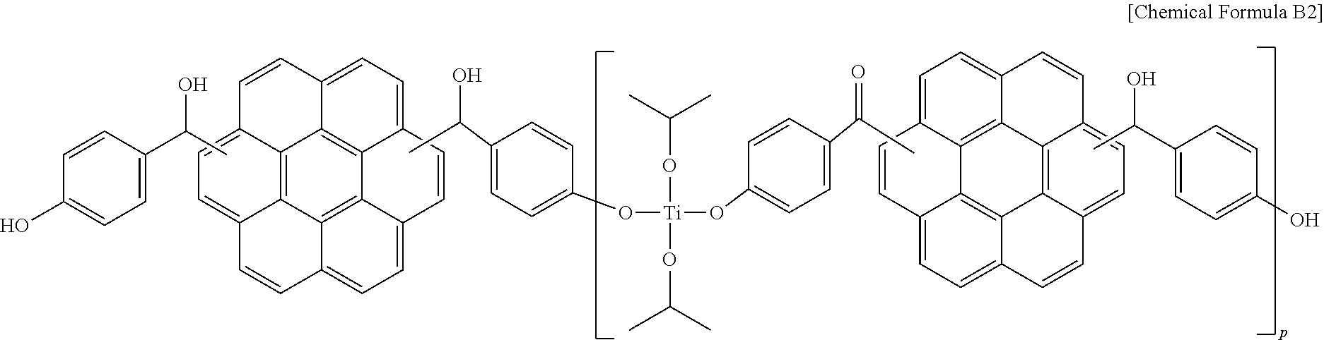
C12=C3C4=CC=C1C=CC1=CC=C5C(=C21)C1=C3C(=CC=C1C=C5)C=C4.CC(O)C1=CC=C(O[Ti](OC(C)C)(OC(C)C)OC2=CC=C(C(C)=O)C=C2)C=C1.C12=C3C4=CC=C1C=CC1=CC=C5C(=C21)C1=C3C(=CC=C1C=C5)C=C4.CC(O)C1=CC=C(O)C=C1.CC(O)C1=CC=C(O)C=C1
